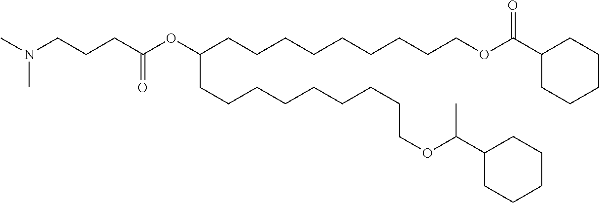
CN(CCCC(OC(CCCCCCCCCOC(C1CCCCC1)=O)CCCCCCCCCOC(C)C1CCCCC1)=O)C
